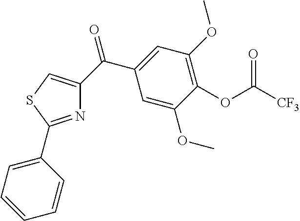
N1=C(C2=CC=CC=C2)SC=C1C(C1=CC(OC)=C(OC([CF3])=O)C(OC)=C1)=O
